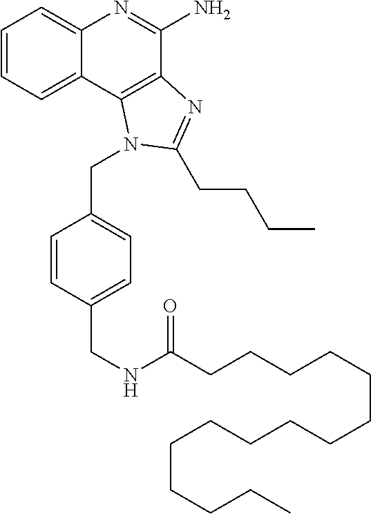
C1=CC=C2C(=C1)N=C(N)C1=C2N(CC2=CC=C(CNC(CCCCCCCCCCCCCCC)=O)C=C2)C(CCCC)=N1
